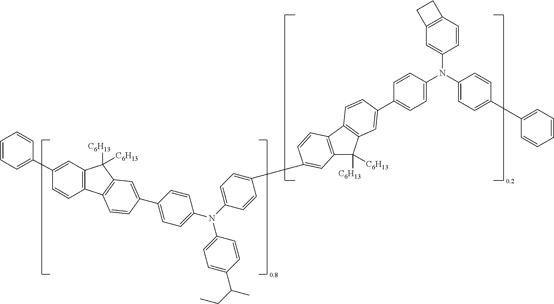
C1=CC=C(C2=CC3=C(C=C2)C2=C(C3([C6H13])[C6H13])C=C(C3=CC=C(N(C4=CC=C(C(C)CC)C=C4)C4=CC=C(C5=CC6=C(C7=C(C6([C6H13])[C6H13])C=C(C6=CC=C(N(C8=CC9=C(C=C8)CC9)C8=CC=C(C9=CC=CC=C9)C=C8)C=C6)C=C7)C=C5)C=C4)C=C3)C=C2)C=C1
